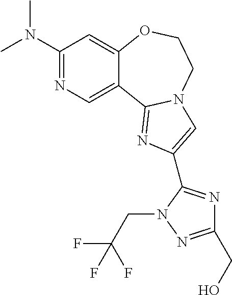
C1(N(C)C)=NC=C2C(=C1)OCCN1C2=NC(C2=NC(CO)=NN2CC(F)(F)F)=C1
